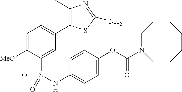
C1=C([MeO])C(S(=O)(=O)NC2=CC=C(OC(=O)N3CCCCCCC3)C=C2)=CC(C2=C(C)N=C(N)S2)=C1
